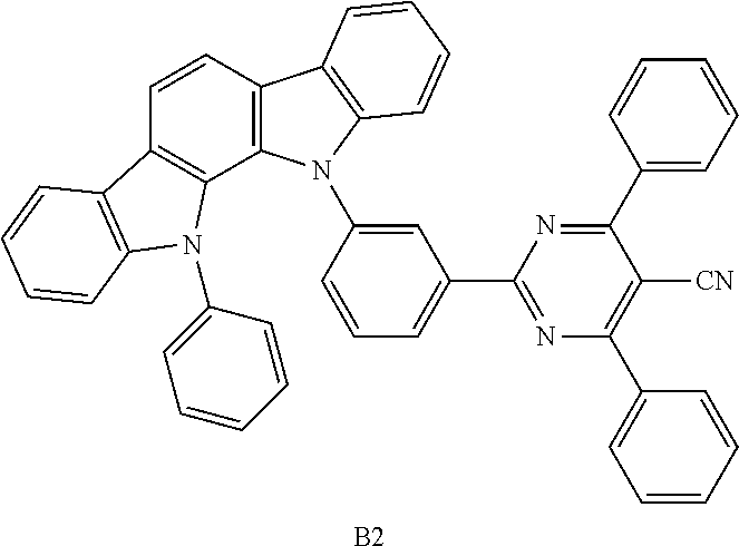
C1(C2=CC=CC=C2)=NC(C2=CC=CC(N3C4=C(C=CC5=C4N(C4=CC=CC=C4)C4=C5C=CC=C4)C4=C3C=CC=C4)=C2)=NC(C2=CC=CC=C2)=C1[CN].[B2]
